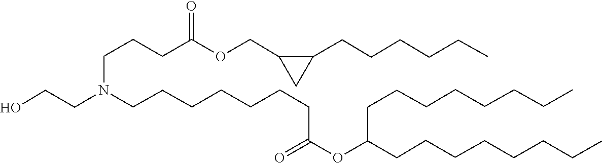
C(C1CC1CCCCCC)OC(CCCN(CCCCCCCC(OC(CCCCCCCC)CCCCCCCC)=O)CCO)=O
